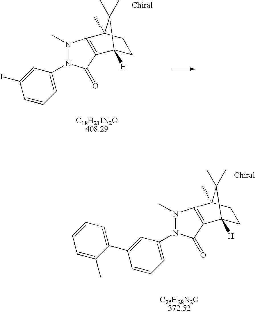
N1(C)N(C2=CC=CC(I)=C2)C(=O)C2=C1C1(C)CCC2([H])C1(C)C.N1(C)N(C2=CC=CC(C3=CC=CC=C3C)=C2)C(=O)C2=C1C1(C)CCC2([H])C1(C)C
